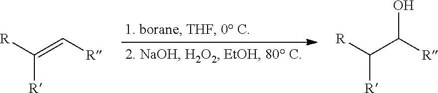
[R]C(=C[R])[R].[R]C(C([R])O)[R]
